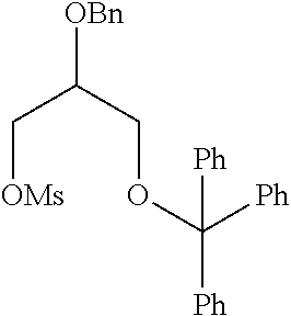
[OBn]C(COC([Ph])([Ph])[Ph])C[OMs]
